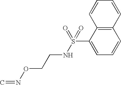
C1(S(NCCON=C)(=O)=O)=CC=CC2=C1C=CC=C2
